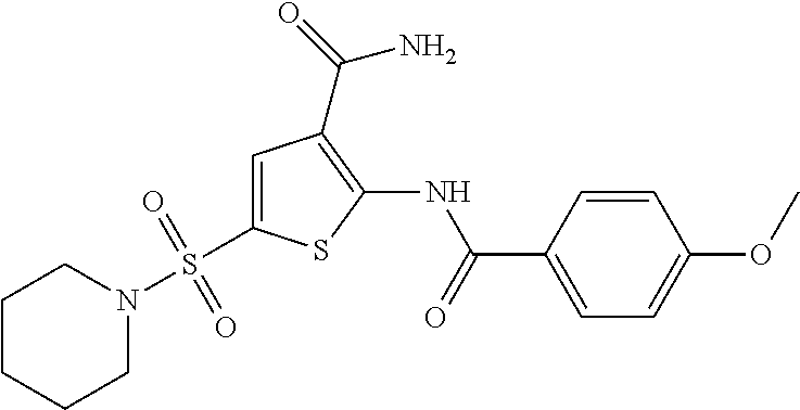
C1=C(S(N2CCCCC2)(=O)=O)SC(NC(=O)C2=CC=C(OC)C=C2)=C1C(=O)N
